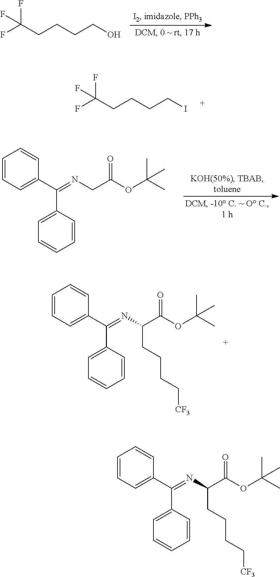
C(CCCCO)(F)(F)F.C(CCCCI)(F)(F)F.C1=CC=C(C(C2=CC=CC=C2)=NCC(OC(C)(C)C)=O)C=C1.C1=CC=C(C(C2=CC=CC=C2)=NC(C(OC(C)(C)C)=O)CCCC[CF3])C=C1.C1=CC=C(C(C2=CC=CC=C2)=NC(C(OC(C)(C)C)=O)CCCC[CF3])C=C1
